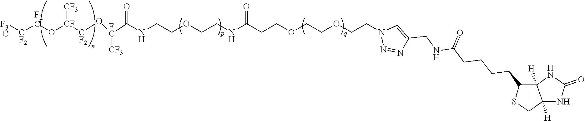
[F3C][CF2][F2C]O[CF]([CF2]O[FC](C(NCCOCCNC(CCOCCOCCN1N=NC(CNC(CCCCC2SCC3([H])C2([H])NC(=O)N3)=O)=C1)=O)=O)[CF3])[CF3]
